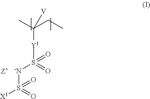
S([-N]S([Y1]C(C)(CC)[V])(=O)=O)([X1])(=O)=O
